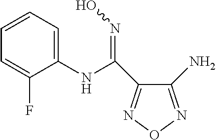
C1(NC(=NO)C2=NON=C2N)=CC=CC=C1F
